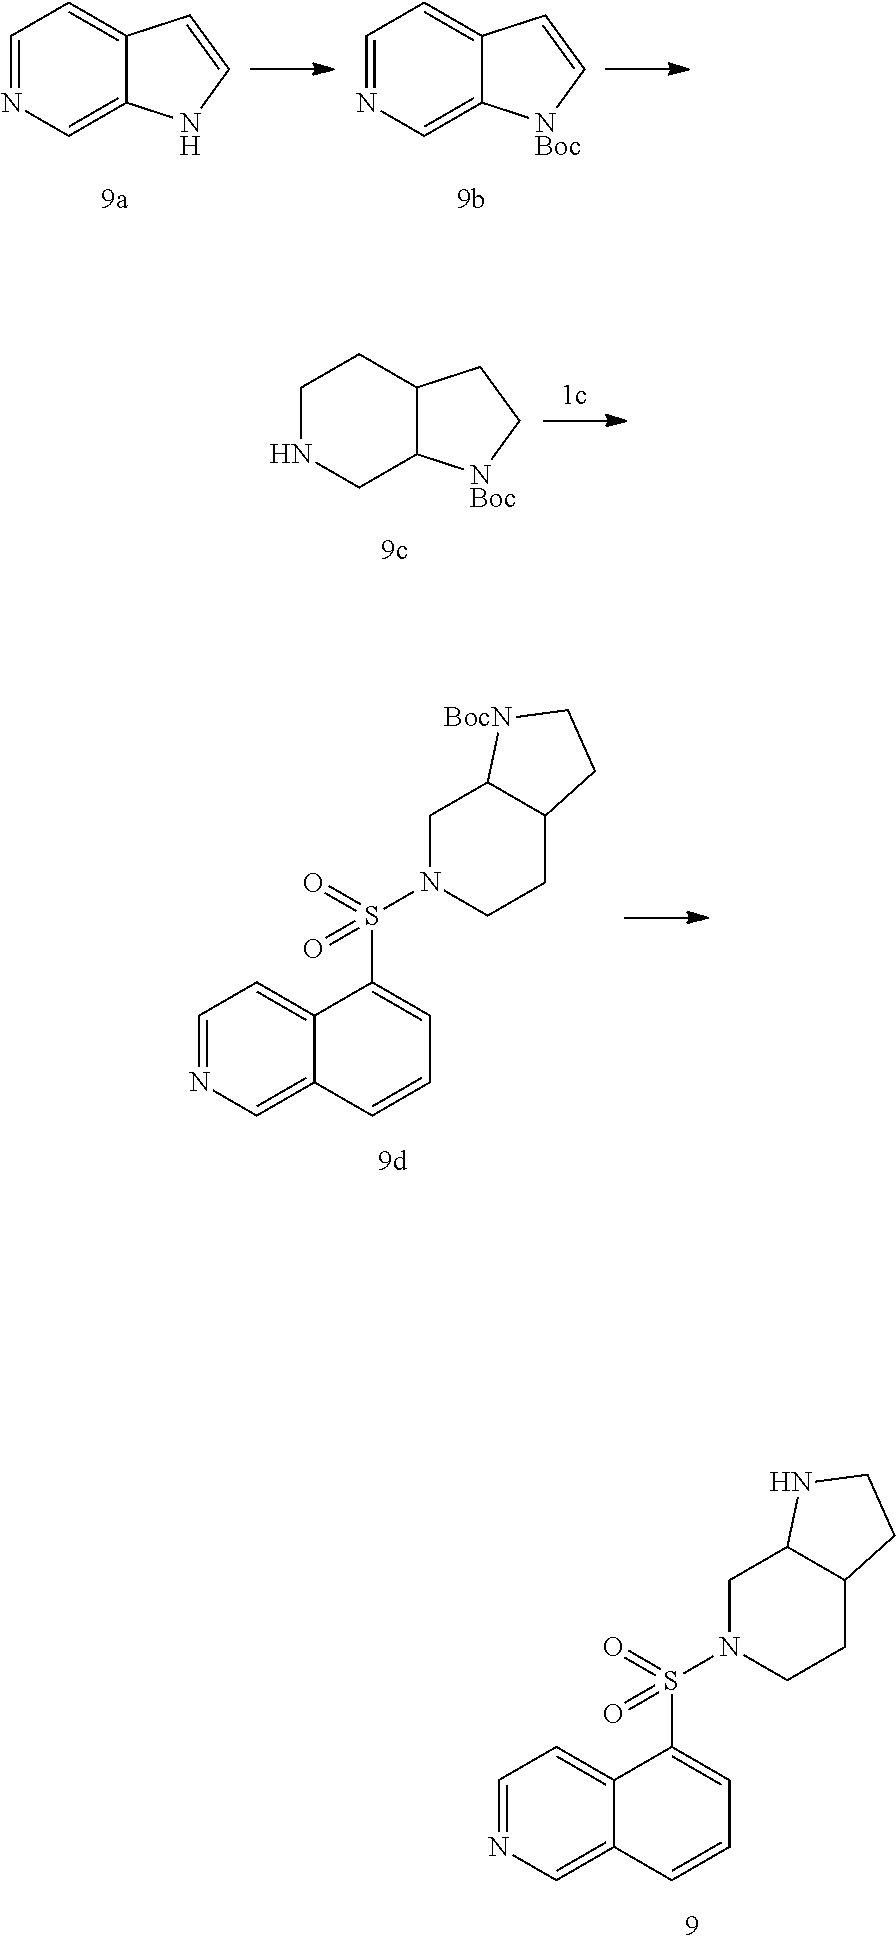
C1=NC=C2C(=C1)C=CN2.C1=NC=C2C(=C1)C=C[NBoc]2.C1NCC2C(C1)CC[NBoc]2.C1=NC=C2C(=C1)C(S(N1CCC3C(C1)[BocN]CC3)(=O)=O)=CC=C2.C1=NC=C2C(=C1)C(S(N1CCC3C(C1)NCC3)(=O)=O)=CC=C2
